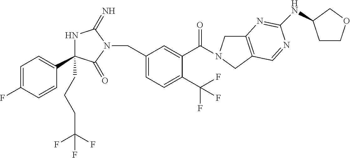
N1C(CCCC(F)(F)F)(C2=CC=C(F)C=C2)C(=O)N(CC2=CC=C(C(F)(F)F)C(C(=O)N3CC4=C(C3)C=NC(NC3CCOC3)=N4)=C2)C1=N
